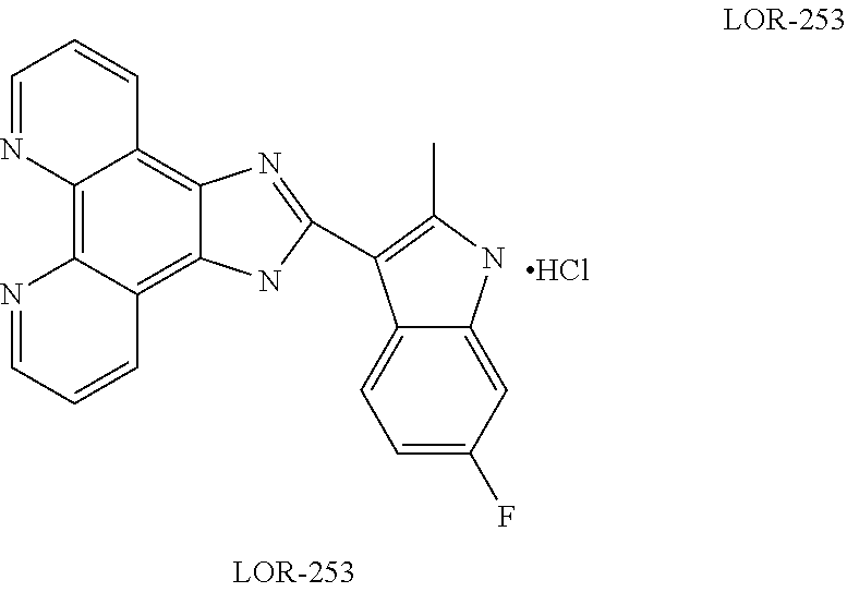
C1=NC2=C3C(=C4C(=C2C=C1)N=C(C1=C(C)NC2=CC(F)=CC=C21)N4)C=CC=N3.Cl
